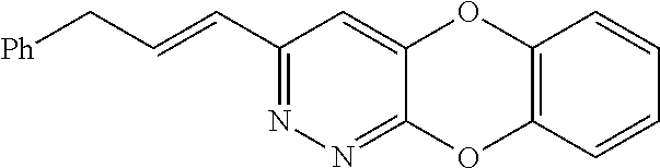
C1(C=CC[Ph])=NN=C2C(=C1)OC1=C(O2)C=CC=C1
